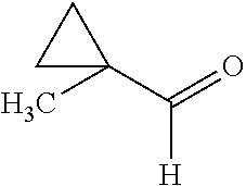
C1C(C)(C(=O)[H])C1
